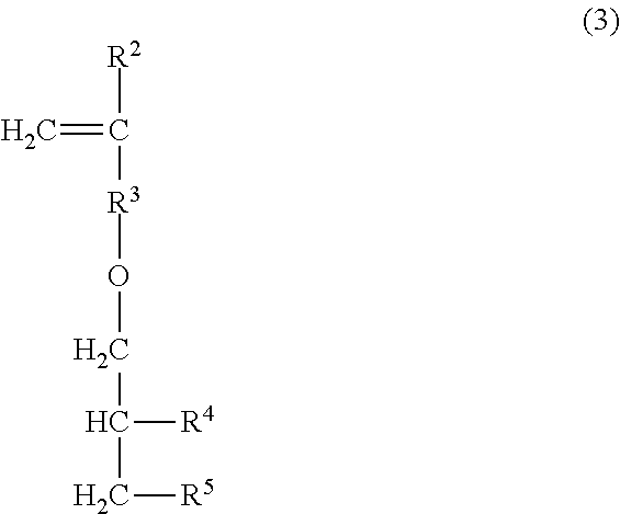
[R2]C([R3]OCC(C[R5])[R4])=C
